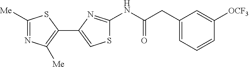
C1([Me])=NC([Me])=C(C2=CSC(NC(=O)CC3=CC=CC([OCF3])=C3)=N2)S1
